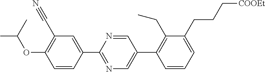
N1=C(C2=CC(C#N)=C(OC(C)C)C=C2)N=CC(C2=C(CC)C(CCC[COOEt])=CC=C2)=C1
